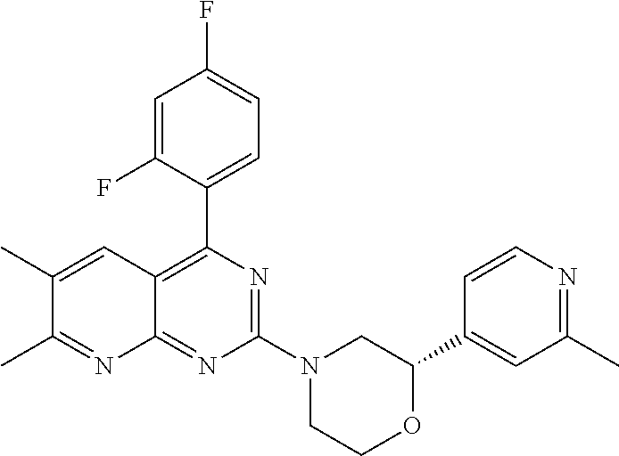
C1(C2=CC(C)=NC=C2)OCCN(C2=NC(C3=CC=C(F)C=C3F)=C3C(=N2)N=C(C)C(C)=C3)C1
